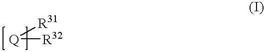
[R32][Q][R31]
